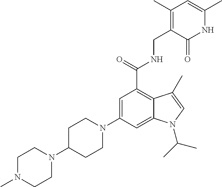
C1(N2CCC(N3CCN(C)CC3)CC2)=CC(C(=O)NCC2=C(C)C=C(C)NC2=O)=C2C(=C1)N(C(C)C)C=C2C
